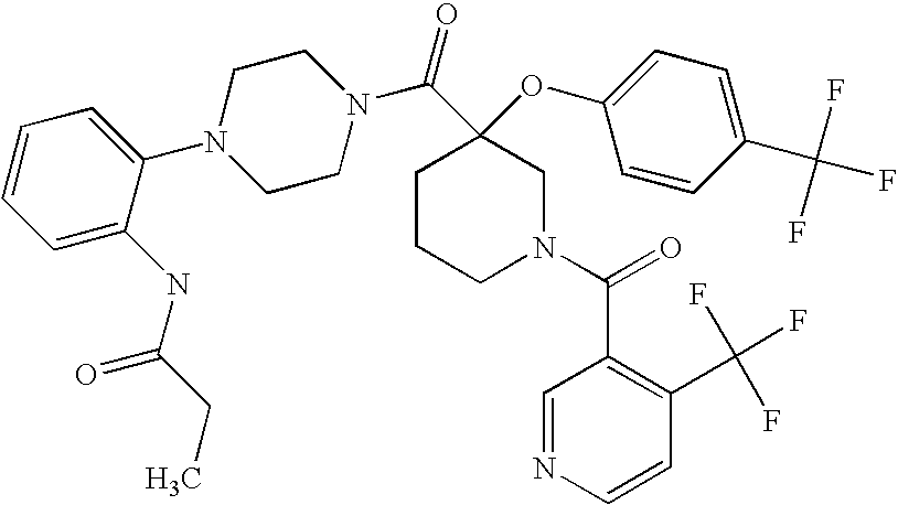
C1=C(NC(CC)=O)C(N2CCN(C(C3(OC4=CC=C(C(F)(F)F)C=C4)CCCN(C(=O)C4=C(C(F)(F)F)C=CN=C4)C3)=O)CC2)=CC=C1
